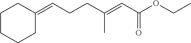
C(=C(CCC=C1CCCCC1)C)C(OCC)=O
